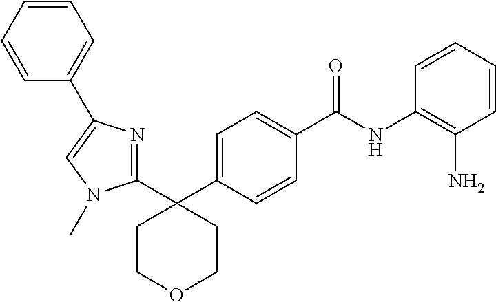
C1=C(C2(C3=NC(C4=CC=CC=C4)=CN3C)CCOCC2)C=CC(C(NC2=C(N)C=CC=C2)=O)=C1
